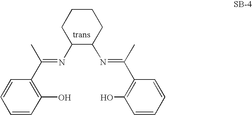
C1(C(=NC2C(N=C(C3=C(O)C=CC=C3)C)CCCC2)C)=C(O)C=CC=C1
